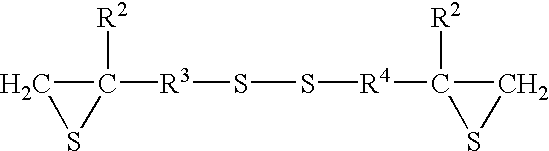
C1C([R3]SS[R4]C2([R2])CS2)([R2])S1
